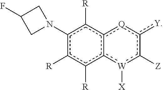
c1(N2CC(F)C2)c([R])c([R])c2c(c1[R])[Q]c([Y])c([Z])[W]2[X]
